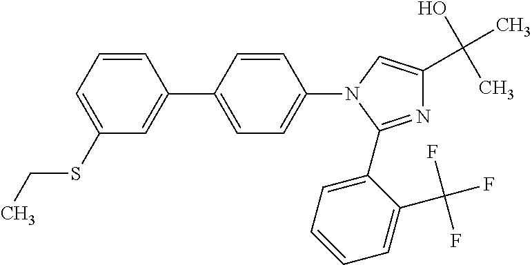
C1(SCC)=CC=CC(C2=CC=C(N3C(C4=CC=CC=C4C(F)(F)F)=NC(C(O)(C)C)=C3)C=C2)=C1
